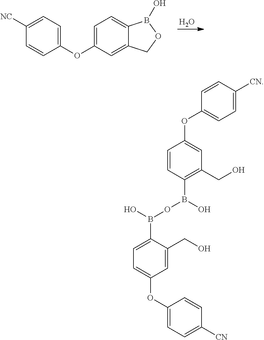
O.C1=C(OC2=CC=C([NC])C=C2)C=C2C(=C1)B(O)OC2.C1=C(B(O)OB(C2=C(CO)C=C(OC3=CC=C([CN])C=C3)C=C2)O)C(CO)=CC(OC2=CC=C([CN])C=C2)=C1
